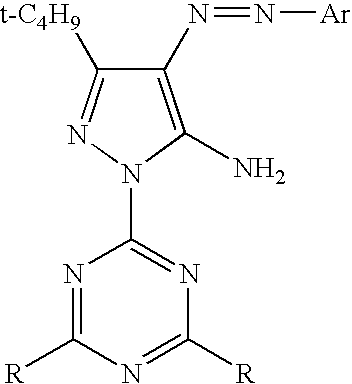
C1(N=N[Ar])=C(N)N(C2=NC([R])=NC([R])=N2)N=C1[t-C4H9]
